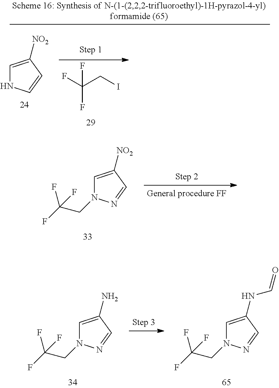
C1=C([NO2])C=NN1CC(F)(F)F.C1=C(N)C=NN1CC(F)(F)F.C1=C(NC=O)C=NN1CC(F)(F)F.C(CI)(F)(F)F.C1=C([NO2])C=CN1
